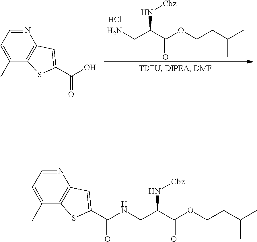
NCC(C(OCCC(C)C)=O)N[Cbz].Cl.N1=CC=C(C)C2=C1C=C(C(O)=O)S2.N1=CC=C(C)C2=C1C=C(C(NCC(C(=O)OCCC(C)C)N[Cbz])=O)S2
